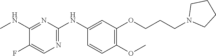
C1(NC)=NC(NC2=CC(OCCCN3CCCC3)=C(OC)C=C2)=NC=C1F
